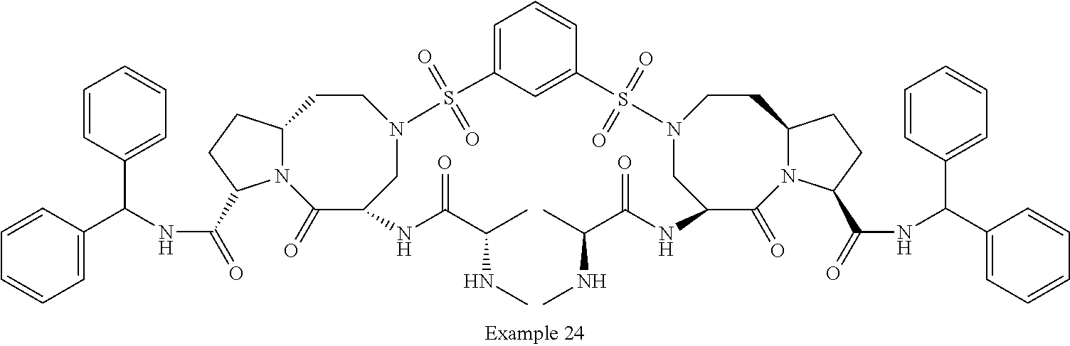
C1=CC(C(NC(=O)C2N3C(CC2)CCN(S(=O)(=O)C2=CC=CC(S(N4CC(NC(C(C)NC)=O)C(=O)N5C(CC4)CCC5C(=O)NC(C4=CC=CC=C4)C4=CC=CC=C4)(=O)=O)=C2)CC(NC(C(C)NC)=O)C3=O)C2=CC=CC=C2)=CC=C1
